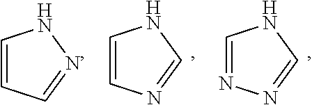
C1=NN=CN1.C1=CN=CN1.C1=CC=NN1
